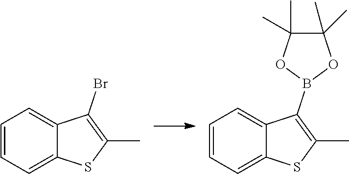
C1=CC=C2C(=C1)C(Br)=C(C)S2.C1=CC=C2C(=C1)C(B1OC(C)(C)C(C)(C)O1)=C(C)S2
